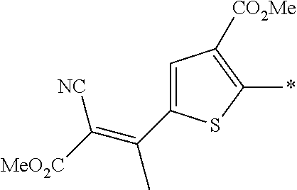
C1=C(C(=C([MeO2C])[NC])C)SC(*)=C1[CO2Me]
